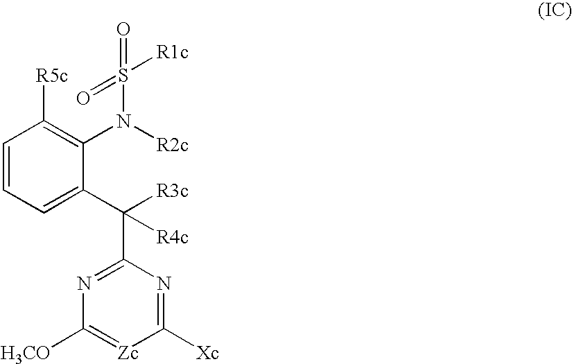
C1=CC=C(C(C2=NC([H3CO])=[Zc]C([Xc])=N2)([R3c])[R4c])C(N([R2c])S(=O)(=O)[R1c])=C1[R5c]
